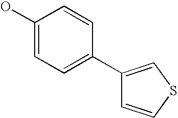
OC1=CC=C(C2=CSC=C2)C=C1
